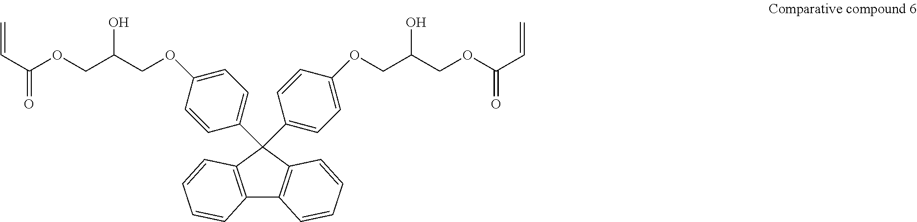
C12=C(C(C3=CC=C(OCC(COC(C=C)=O)O)C=C3)(C3=CC=C(OCC(COC(C=C)=O)O)C=C3)C3=C1C=CC=C3)C=CC=C2
